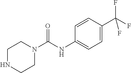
C1NCCN(C(NC2=CC=C(C(F)(F)F)C=C2)=O)C1
